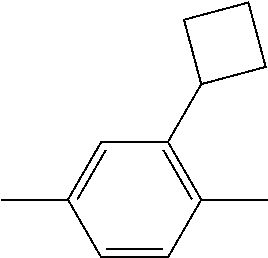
C1=C(C)C=CC(C)=C1C1CCC1
